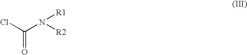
ClC(N([R2])[R1])=O
